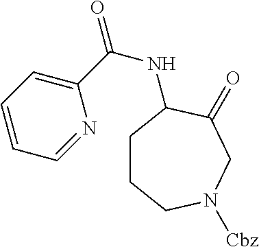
C1CCN([Cbz])CC(=O)C1NC(=O)C1=CC=CC=N1
